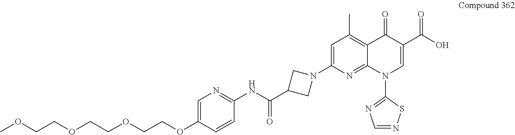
C12=C(C)C=C(N3CC(C(NC4=NC=C(OCCOCCOCCOC)C=C4)=O)C3)N=C1N(C1=NC=NS1)C=C(C(O)=O)C2=O
